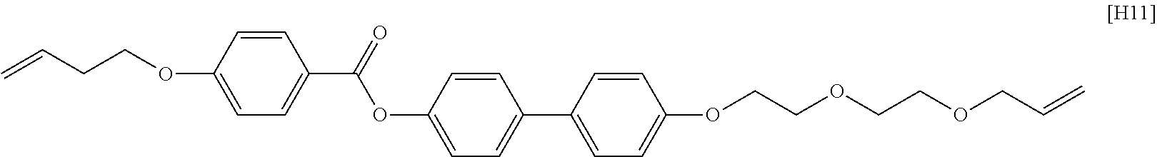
C=CCCOC1=CC=C(C(=O)OC2=CC=C(C3=CC=C(OCCOCCOCC=C)C=C3)C=C2)C=C1
